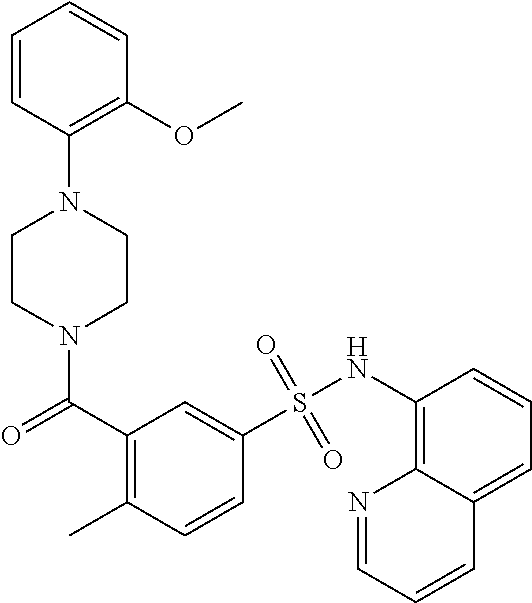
N1(C(=O)C2=C(C)C=CC(S(NC3=C4C(=CC=C3)C=CC=N4)(=O)=O)=C2)CCN(C2=C(OC)C=CC=C2)CC1
